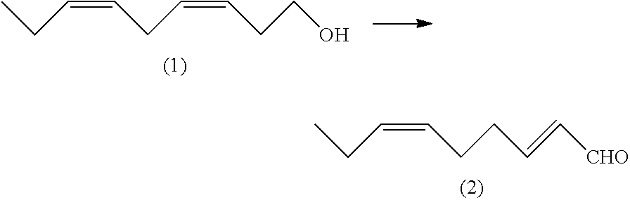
C(=CCC)CC=CCCO.C(=CCC)CCC=C[CHO]
